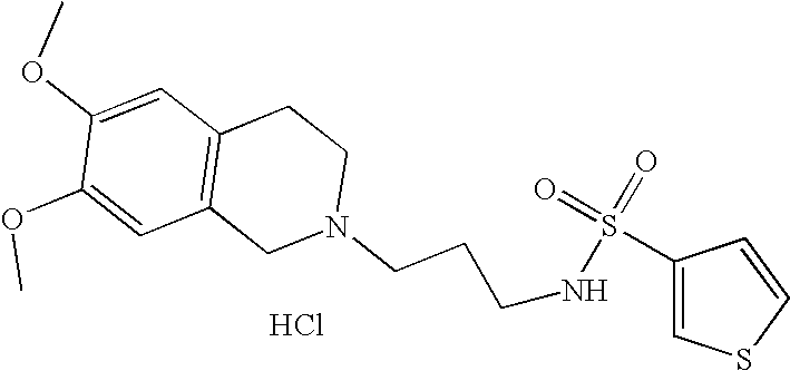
Cl.S(=O)(=O)(NCCCN1CC2=C(C=C(OC)C(OC)=C2)CC1)C1=CSC=C1
